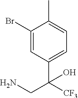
BrC1=CC(C([CF3])(CN)O)=CC=C1C
